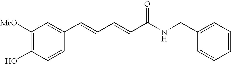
C1([MeO])=C(O)C=CC(C=CC=CC(NCC2=CC=CC=C2)=O)=C1
